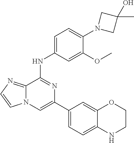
C1(C2=CC=C3C(=C2)OCCN3)=CN2C(=NC=C2)C(NC2=CC=C(N3CC(C)(O)C3)C(OC)=C2)=N1
